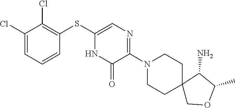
C1C2(CCN(C3=NC=C(SC4=C(Cl)C(Cl)=CC=C4)NC3=O)C1)COC(C)C2N
